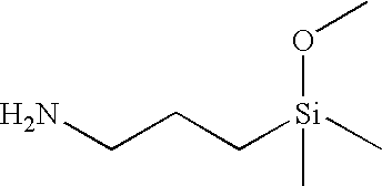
NCCC[Si](C)(OC)C
